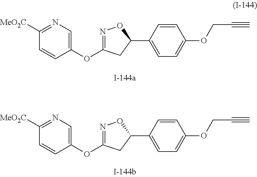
O(C1=NOC(C2=CC=C(OCC#C)C=C2)C1)C1=CN=C([MeO2C])C=C1.O(C1=NOC(C2=CC=C(OCC#C)C=C2)C1)C1=CN=C([MeO2C])C=C1
